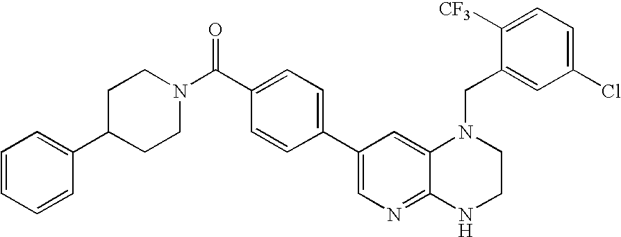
C1=CC(C2=CN=C3C(=C2)N(CC2=CC(Cl)=CC=C2[CF3])CCN3)=CC=C1C(N1CCC(C2=CC=CC=C2)CC1)=O
